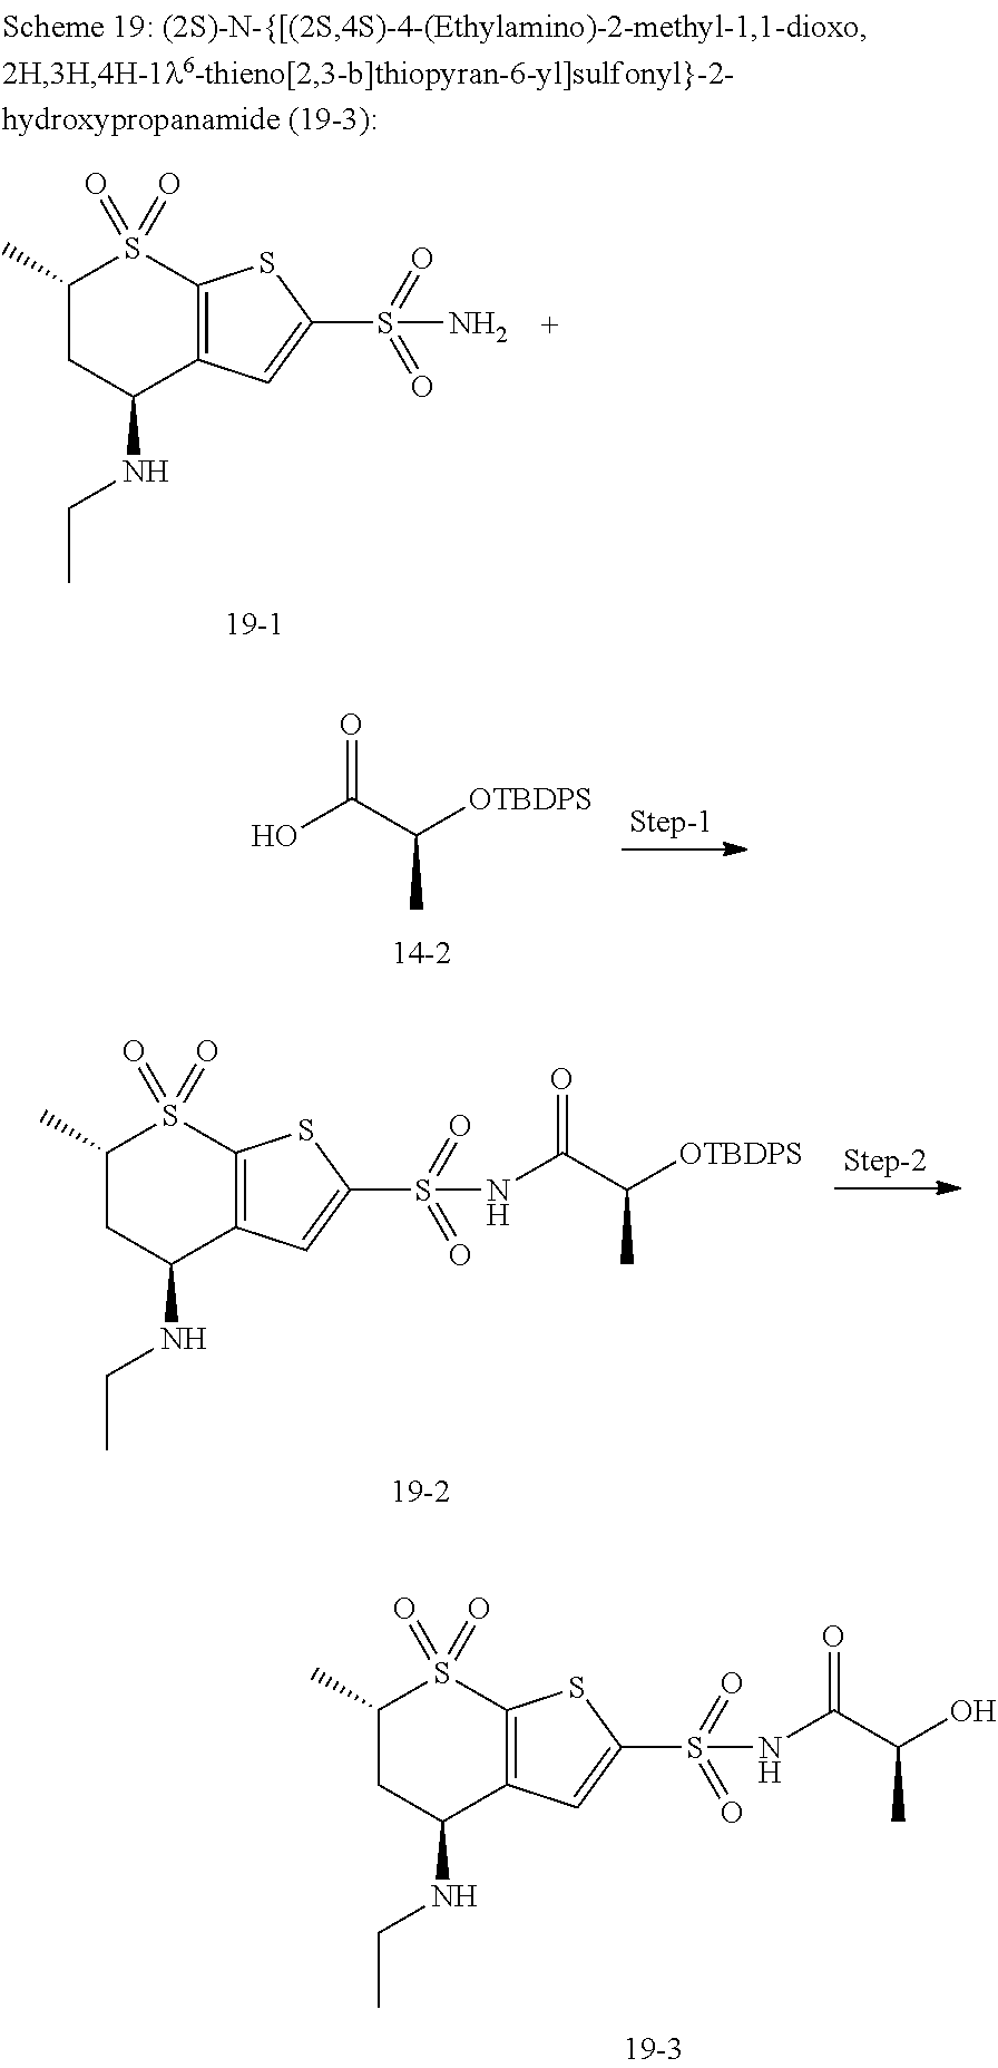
C1(C)CC(NCC)C2=C(S1(=O)=O)SC(S(=O)(=O)N)=C2.O=C(C([OTBDPS])C)O.C1(C)CC(NCC)C2=C(S1(=O)=O)SC(S(=O)(=O)NC(C([OTBDPS])C)=O)=C2.C1(C)CC(NCC)C2=C(S1(=O)=O)SC(S(=O)(=O)NC(C(O)C)=O)=C2
